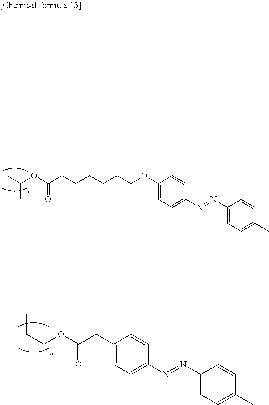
C(C(OC(CCCCCCOC1=CC=C(N=NC2=CC=C(C)C=C2)C=C1)=O)C)C.C(C(OC(CC1=CC=C(N=NC2=CC=C(C)C=C2)C=C1)=O)C)C
